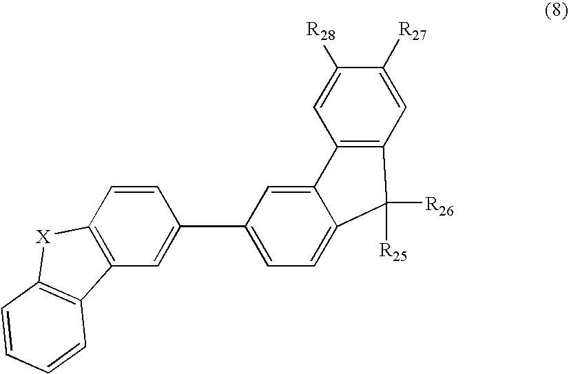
C12=CC(C3=CC4=C(C=C3)[X]C3=C4C=CC=C3)=CC=C1C([R26])([R25])C1=C2C=C([R28])C([R27])=C1
